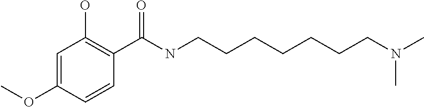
C1(C(NCCCCCCCN(C)C)=O)=C(O)C=C(OC)C=C1
